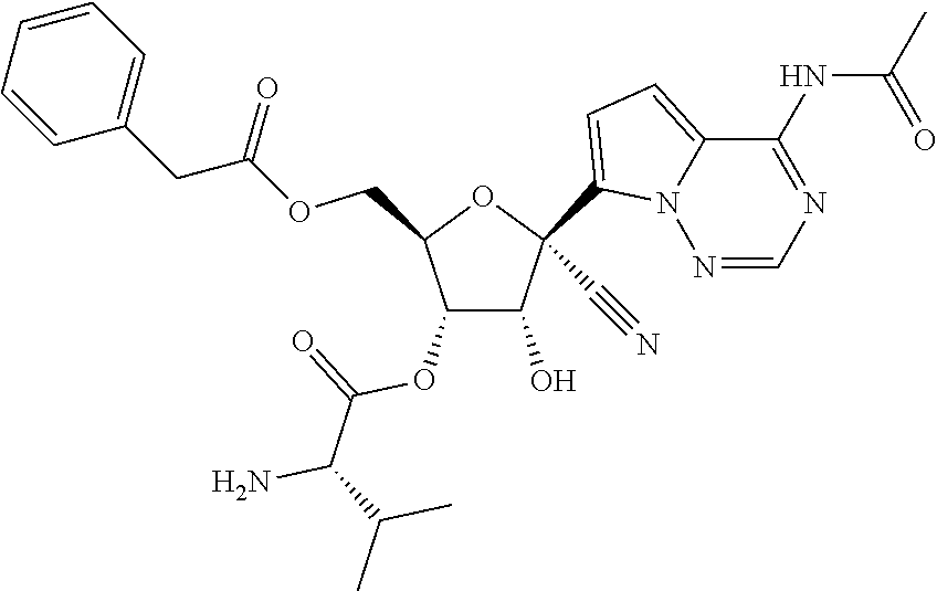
C1(O)C(OC(=O)C(N)C(C)C)C(COC(CC2=CC=CC=C2)=O)OC1(C1=CC=C2N1N=CN=C2NC(=O)C)C#N
